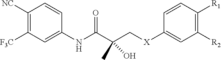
C1([X]CC(C(NC2=CC([F3C])=C([NC])C=C2)=O)(C)O)=CC([R2])=C([R1])C=C1
